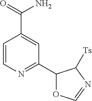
C1=CN=C(C2OC=NC2[Ts])C=C1C(=O)N
